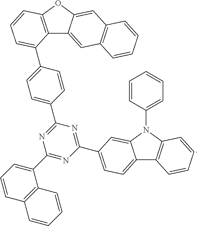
C12=C(OC3=CC4=C(C=C13)C=CC=C4)C=CC=C2C1=CC=C(C2=NC(C3=CC=CC4=C3C=CC=C4)=NC(C3=CC=C4C5=C(N(C6=CC=CC=C6)C4=C3)C=CC=C5)=N2)C=C1
